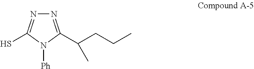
N1=C(C(CCC)C)N([Ph])C(S)=N1
